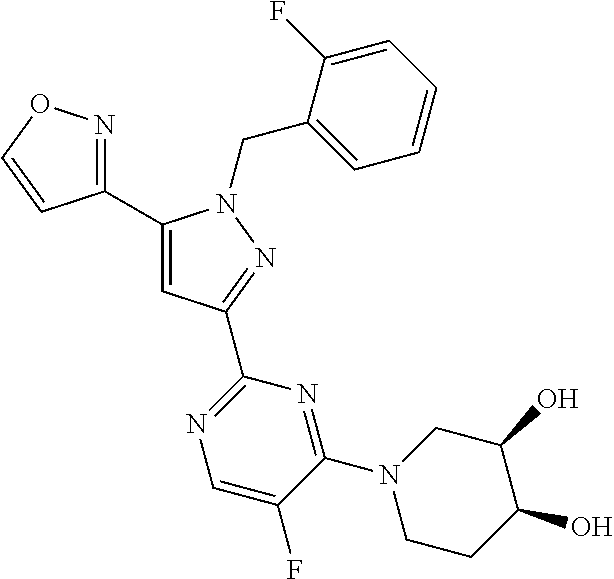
C1(C2=NOC=C2)=CC(C2=NC=C(F)C(N3CCC(O)C(O)C3)=N2)=NN1CC1=CC=CC=C1F
